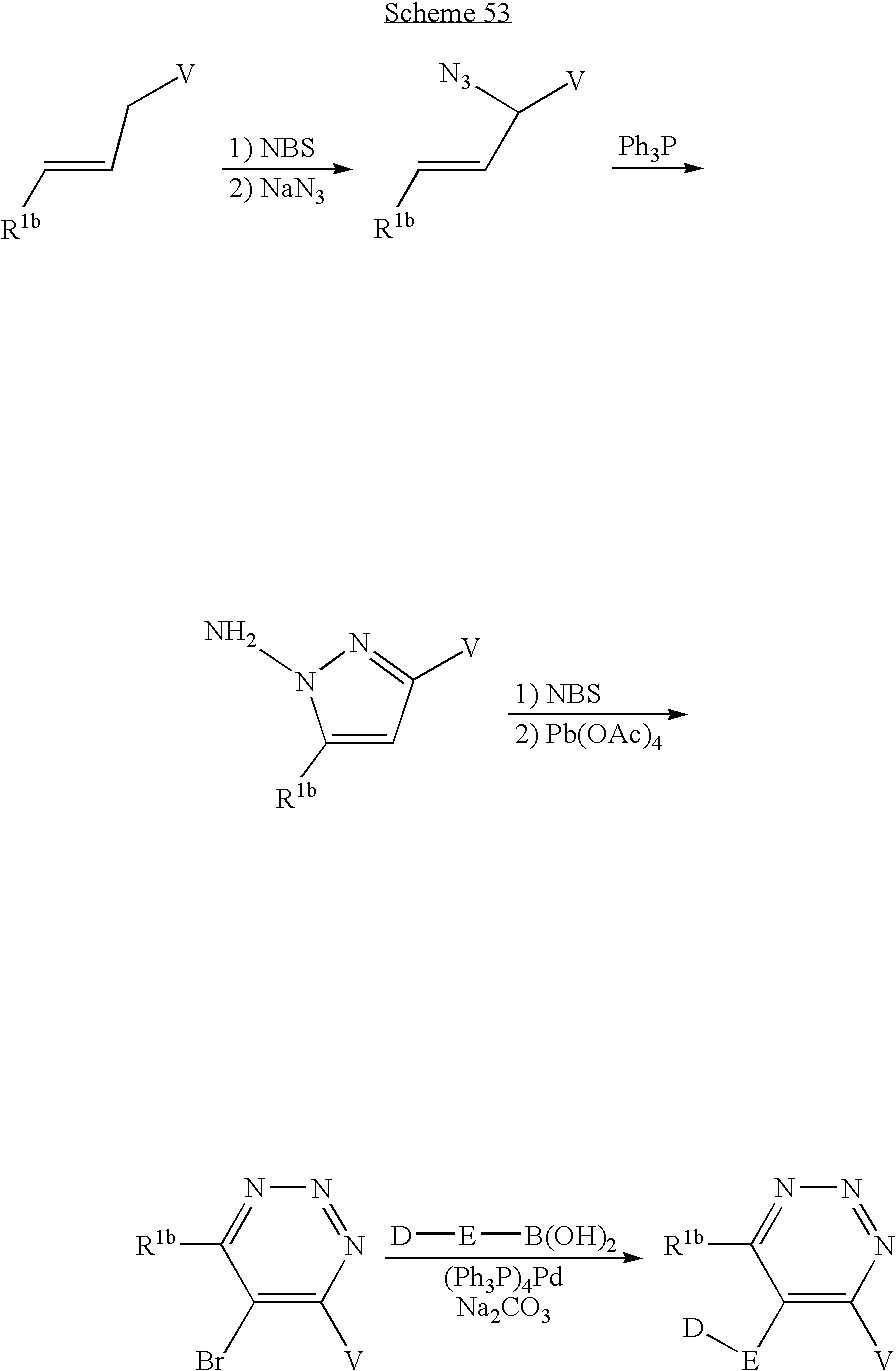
C1([E][D])=C([V])N=NN=C1[R1b].[(Ph3P)4PdNa2CO3].[D][E][B(OH)2].C1(Br)=C([V])N=NN=C1[R1b].[1) NBS].[2) Pb(OAc)4].C1([R1b])=CC([V])=NN1N.[1) NBS].[2) NaN3].[Ph3P].C(C=C[R1b])([N3])[V].[R1b]C=CC[V]
